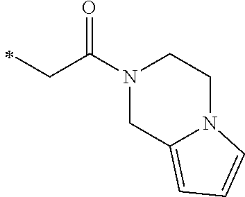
C(C)C(=O)N1CC2=CC=CN2CC1
